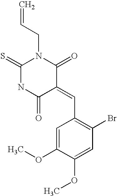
C=CCN1C(=S)NC(=O)C(=CC2=C(Br)C=C(OC)C(OC)=C2)C1=O
